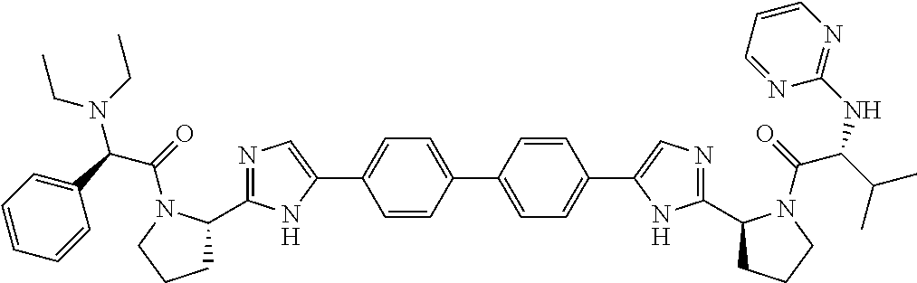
C1=CC(C2=CC=C(C3=CN=C(C4CCCN4C(=O)C(C4=CC=CC=C4)N(CC)CC)N3)C=C2)=CC=C1C1=CN=C(C2CCCN2C(=O)C(C(C)C)NC2=NC=CC=N2)N1
